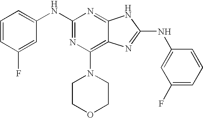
N(C1=NC(N2CCOCC2)=C2C(=N1)NC(NC1=CC(F)=CC=C1)=N2)C1=CC=CC(F)=C1
